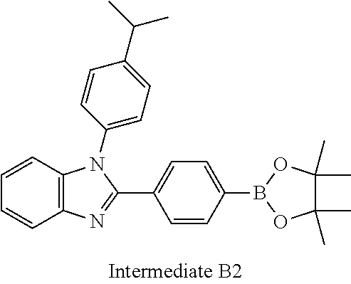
C1=CC2=C(C=C1)N=C(C1=CC=C(B3OC(C)(C)C(C)(C)O3)C=C1)N2C1=CC=C(C(C)C)C=C1
